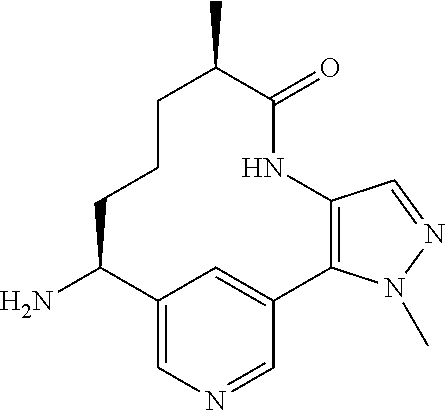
NC1C2=CN=CC(=C2)C2=C(NC(=O)C(C)CCC1)C=NN2C
